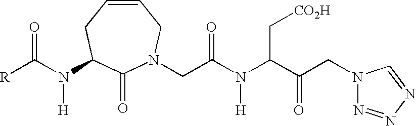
C1=CCC(N([H])C([R])=O)C(=O)N(CC(N(C(C(CN2N=NN=C2)=O)C[CO2H])[H])=O)C1
